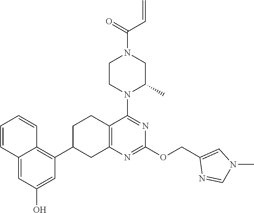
C12=CC(O)=CC(C3CC4=C(CC3)C(N3C(C)CN(C(=O)C=C)CC3)=NC(OCC3=CN(C)C=N3)=N4)=C1C=CC=C2
